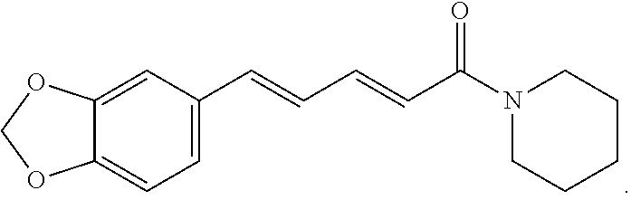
C1=C(C=CC=CC(N2CCCCC2)=O)C=C2C(=C1)OCO2
